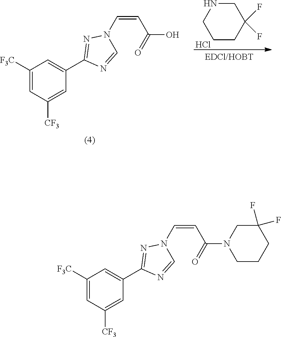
C1([F3C])=CC([CF3])=CC(C2=NN(C=CC(=O)N3CCCC(F)(F)C3)C=N2)=C1.C1CC(F)(F)CNC1.Cl.C1([F3C])=CC([CF3])=CC(C2=NN(C=CC(=O)O)C=N2)=C1
